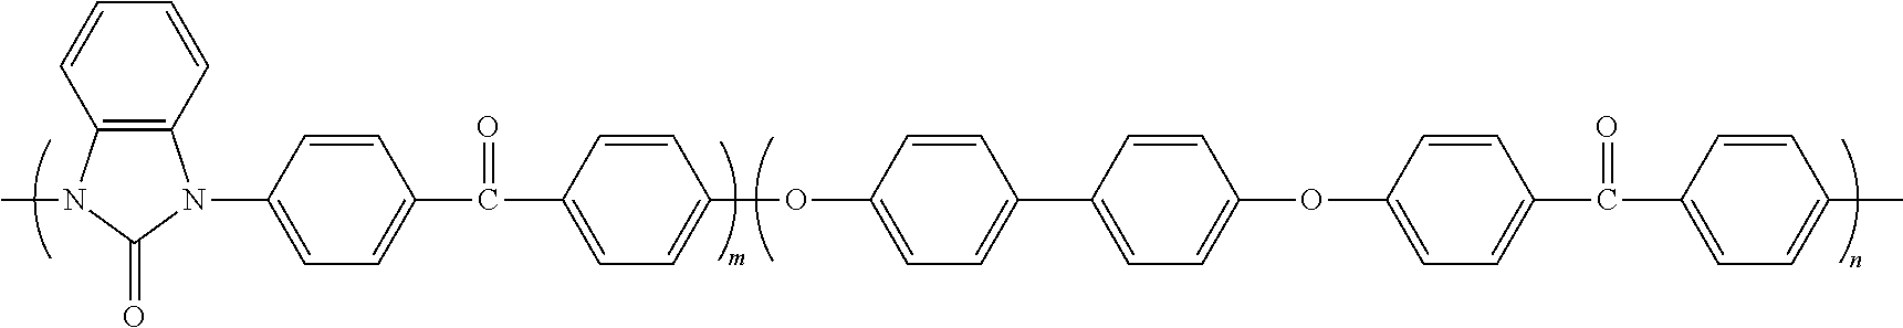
C12=C(N(C)C(=O)N1C1=CC=C(C(C3=CC=C(OC4=CC=C(C5=CC=C(OC6=CC=C(C(C7=CC=C(C)C=C7)=O)C=C6)C=C5)C=C4)C=C3)=O)C=C1)C=CC=C2
